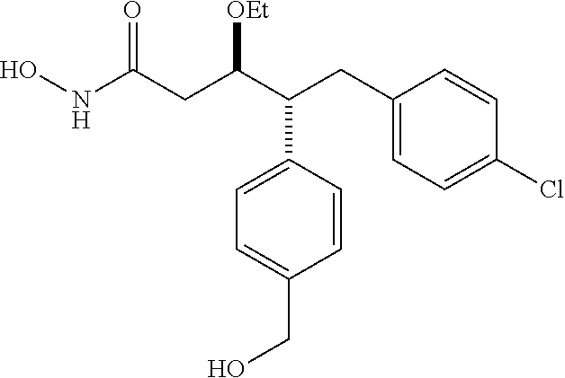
C1(CC(C(CC(NO)=O)[OEt])C2=CC=C(CO)C=C2)=CC=C(Cl)C=C1
